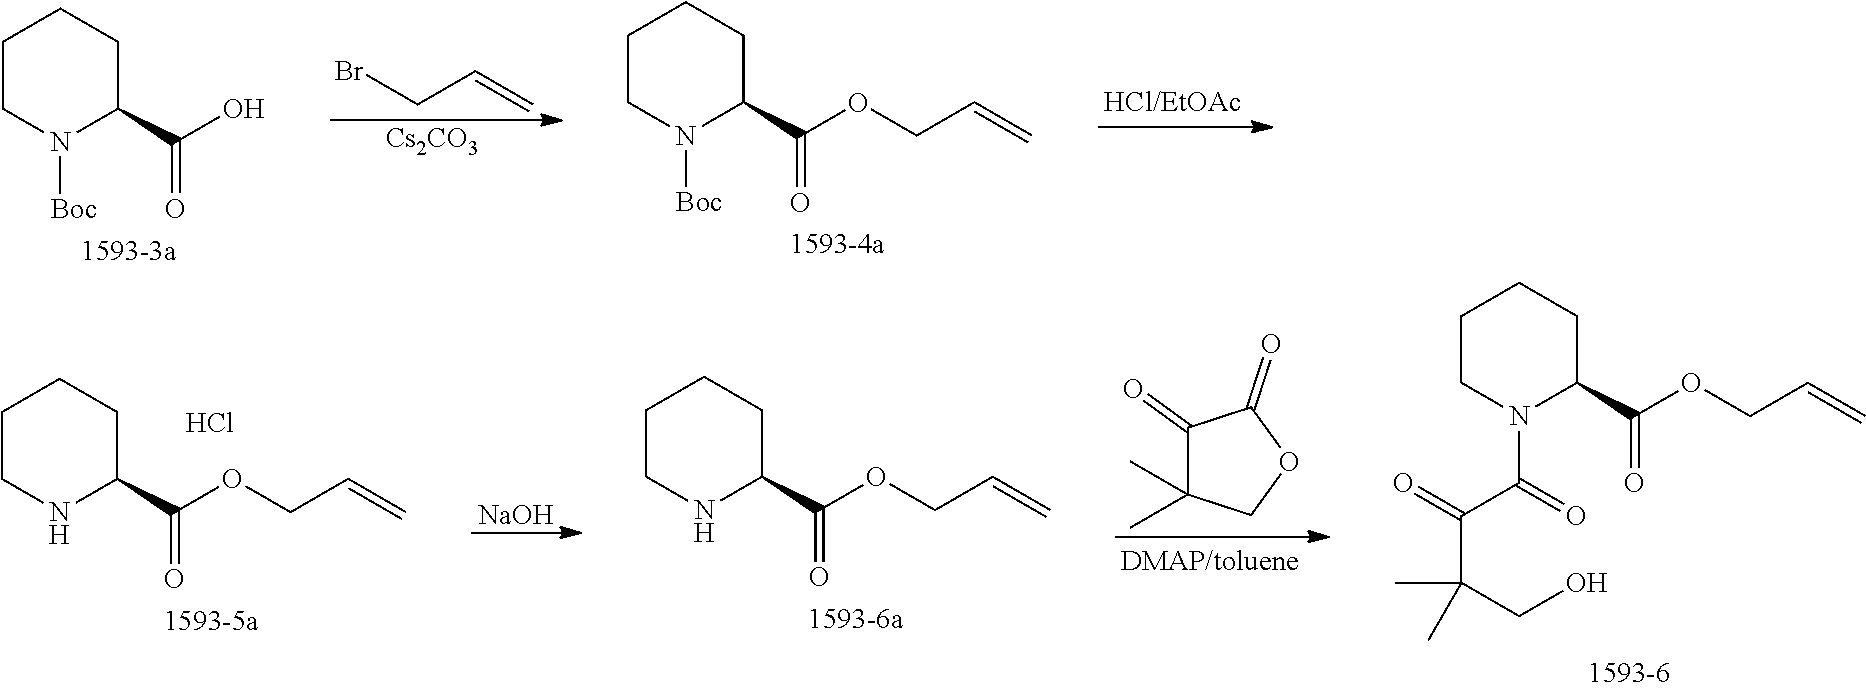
BrCC=C.[Cs2CO3].N1([Boc])C(C(O)=O)CCCC1.N1([Boc])C(C(OCC=C)=O)CCCC1.[NaOH].C1(=O)C(C)(C)COC1=O.N1C(C(OCC=C)=O)CCCC1.Cl.N1C(C(OCC=C)=O)CCCC1.N1(C(C(=O)C(CO)(C)C)=O)C(C(OCC=C)=O)CCCC1
